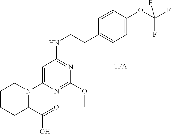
C1CCC(C(=O)O)N(C2=CC(NCCC3=CC=C(OC(F)(F)F)C=C3)=NC(OC)=N2)C1.[TFA]
